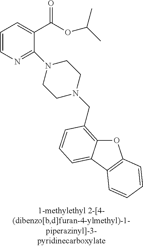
C1=CN=C(N2CCN(CC3=C4OC5=C(C4=CC=C3)C=CC=C5)CC2)C(C(OC(C)C)=O)=C1
